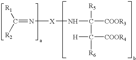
C(=N[X]NC(C([R6])([COOR4])[H])([R5])[COOR3])([R1])[R2]
